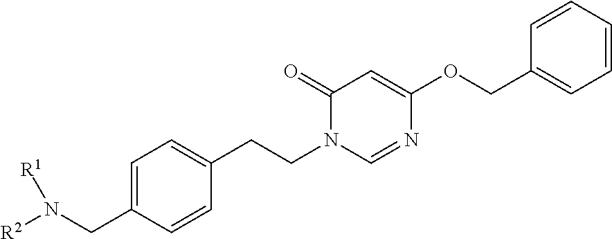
C1=C(CN([R2])[R1])C=CC(CCN2C=NC(OCC3=CC=CC=C3)=CC2=O)=C1
